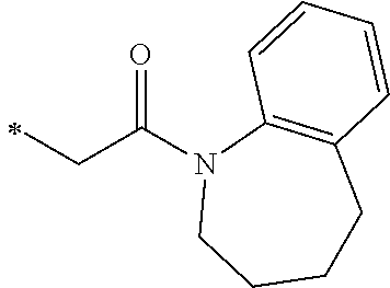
N1(C(CC)=O)CCCCC2=C1C=CC=C2
